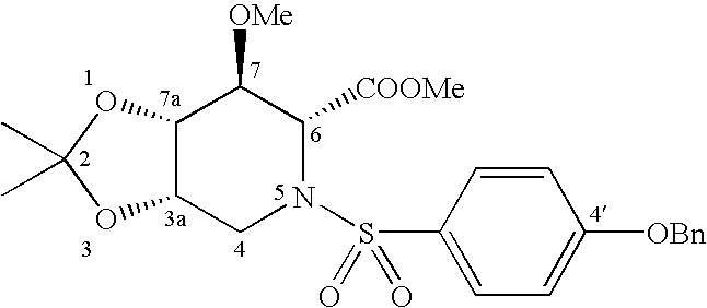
C12C(CN(S(C3=CC=C([OBn])C=C3)(=O)=O)C([COOMe])C1[OMe])OC(C)(C)O2
